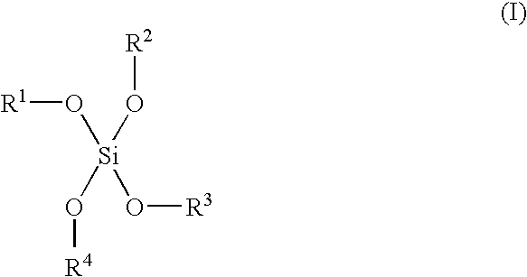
O([R1])[Si](O[R2])(O[R4])O[R3]
